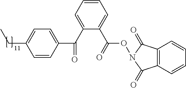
O(N1C(=O)C2=C(C1=O)C=CC=C2)C(C1=CC=CC=C1C(=O)C1=CC=C(CC)C=C1)=O
